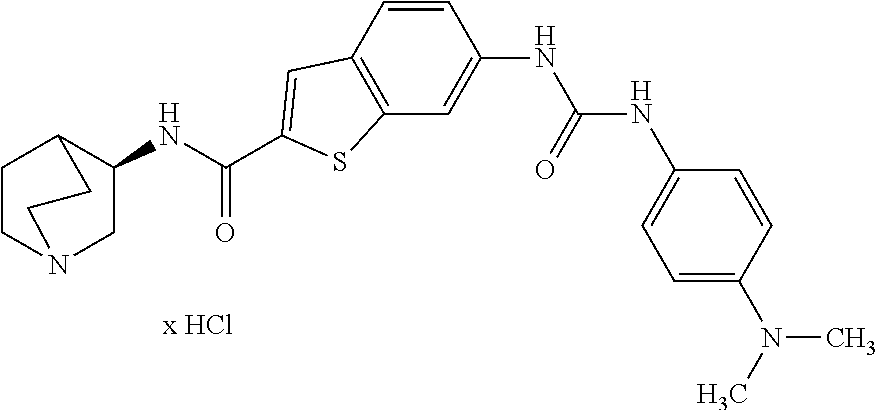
C1(NC(=O)C2=CC3=C(C=C(NC(=O)NC4=CC=C(N(C)C)C=C4)C=C3)S2)CN2CCC1CC2
